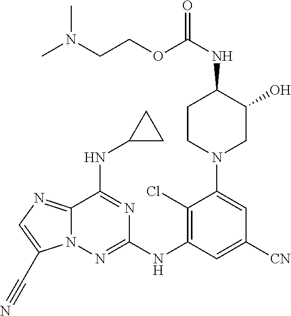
N(CCOC(NC1C(O)CN(C2=CC([CN])=CC(NC3=NN4C(=NC=C4C#N)C(NC4CC4)=N3)=C2Cl)CC1)=O)(C)C
